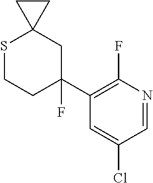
S1CCC(F)(C2=C(F)N=CC(Cl)=C2)CC12CC2
